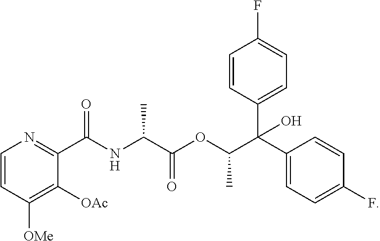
C1=CC([OMe])=C([OAc])C(C(NC(C(=O)OC(C)C(C2=CC=C(F)C=C2)(C2=CC=C(F)C=C2)O)C)=O)=N1
